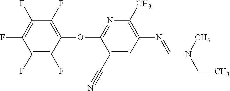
N1=C(OC2=C(F)C(F)=C(F)C(F)=C2F)C(C#N)=CC(N=CN(C)CC)=C1C
